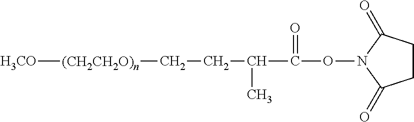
[H3CO][(CH2CH2O)n]CCC(C(ON1C(=O)CCC1=O)=O)C
